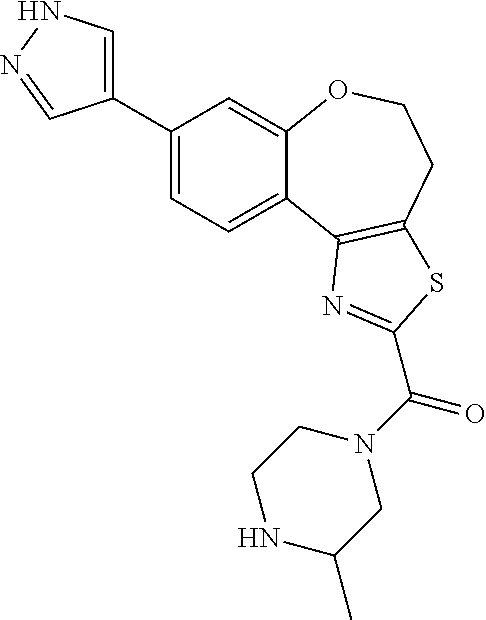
C1(C2=CNN=C2)=CC=C2C(=C1)OCCC1=C2N=C(C(N2CC(C)NCC2)=O)S1
